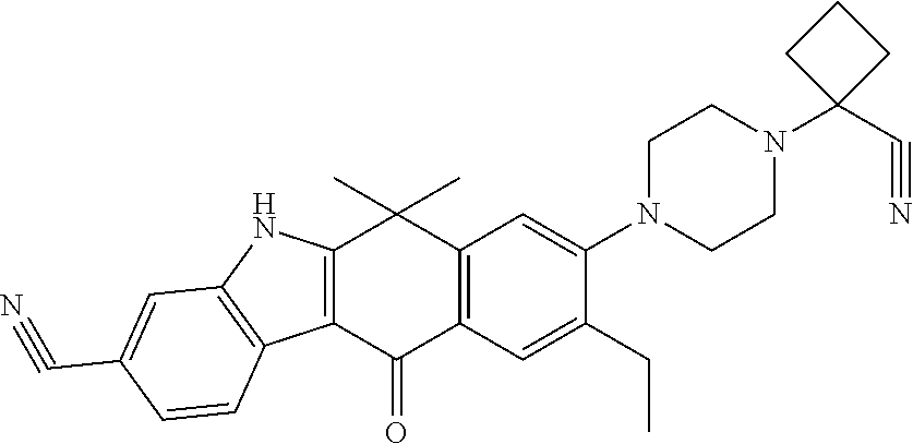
C12=C(C(=O)C3=C(C1(C)C)C=C(N1CCN(C4(C#N)CCC4)CC1)C(CC)=C3)C1=C(N2)C=C(C#N)C=C1
